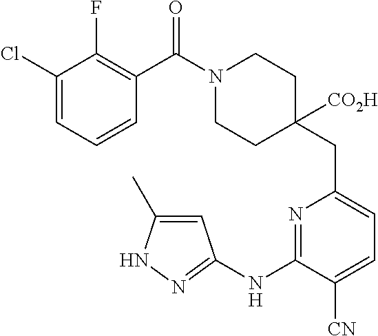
C1(Cl)=CC=CC(C(N2CCC(CC3=CC=C([CN])C(NC4=NNC(C)=C4)=N3)([CO2H])CC2)=O)=C1F
